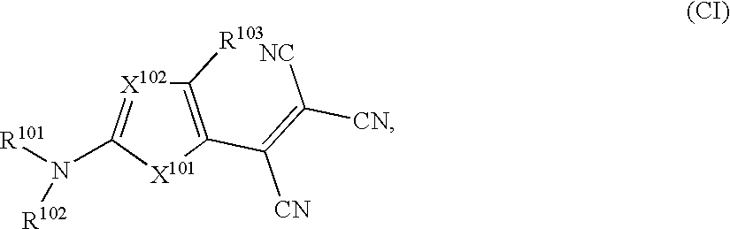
[X101]1C(C(=C([NC])[CN])[CN])=C([R103])[X102]=C1N([R101])[R102]
